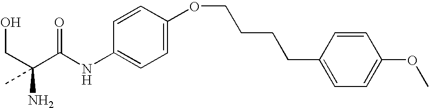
C(C(C(NC1=CC=C(OCCCCC2=CC=C(OC)C=C2)C=C1)=O)(N)C)O
